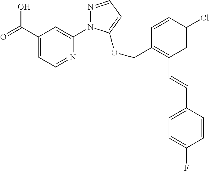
C1(C(=O)O)=CC=NC(N2N=CC=C2OCC2=C(C=CC3=CC=C(F)C=C3)C=C(Cl)C=C2)=C1
